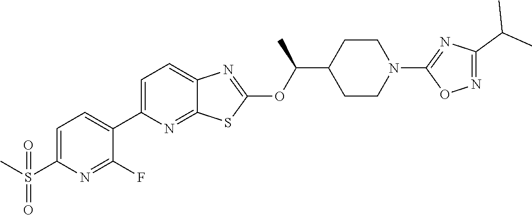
C1=C(C2=CC=C(S(C)(=O)=O)N=C2F)N=C2C(=C1)N=C(OC(C1CCN(C3=NC(C(C)C)=NO3)CC1)C)S2
